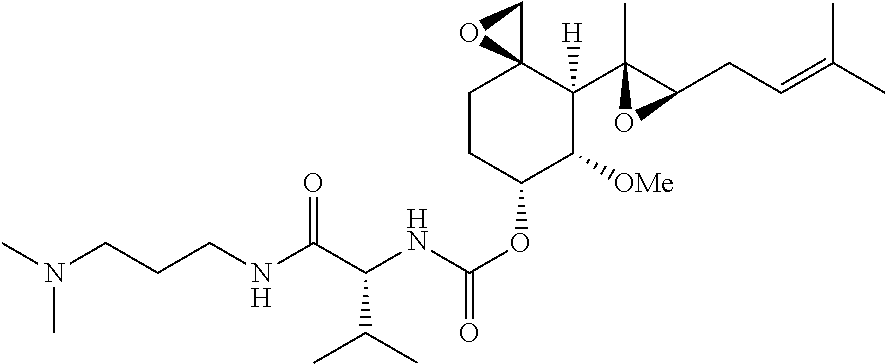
C1CC(OC(NC(C(NCCCN(C)C)=O)C(C)C)=O)C([OMe])C(C2(C)C(CC=C(C)C)O2)([H])C12CO2
